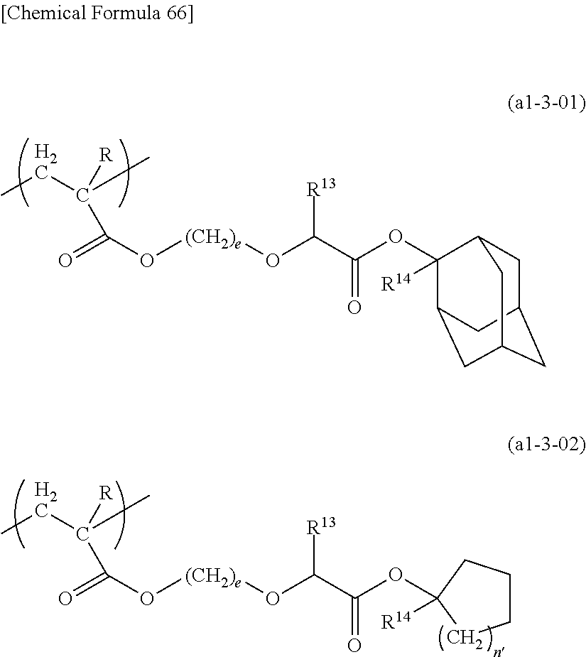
CCC(C)([R])C(=O)O[(CH2)e]OC(C(OC1([R14])C2CC3CC(CC1C3)C2)=O)[R13].CCC(C)([R])C(=O)O[(CH2)e]OC(C(OC1([R14])CCCC1)=O)[R13]
